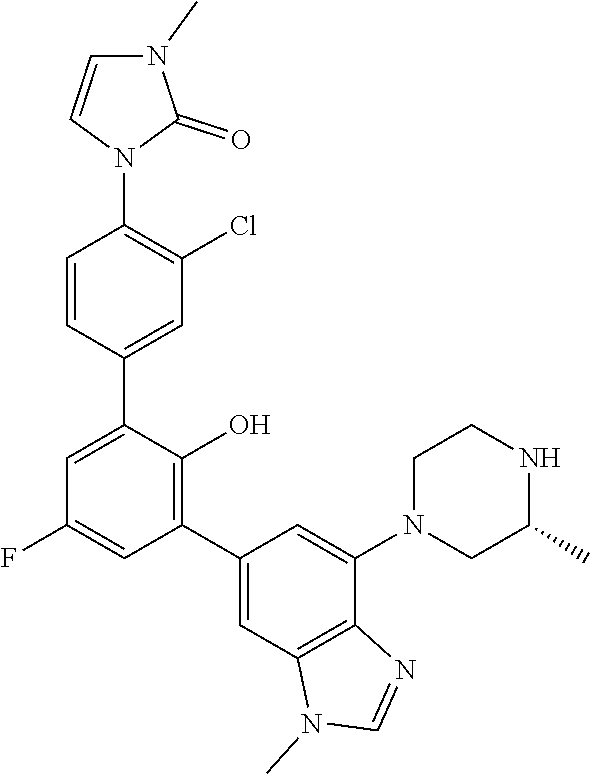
C1=CN(C2=C(Cl)C=C(C3=CC(F)=CC(C4=CC5=C(C(N6CC(C)NCC6)=C4)N=CN5C)=C3O)C=C2)C(=O)N1C
